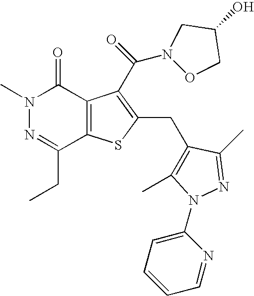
N1(C)N=C(CC)C2=C(C1=O)C(C(N1OCC(O)C1)=O)=C(CC1=C(C)N(C3=CC=CC=N3)N=C1C)S2
